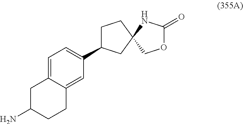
NC1CCC2=CC(C3CCC4(C3)COC(=O)N4)=CC=C2C1
